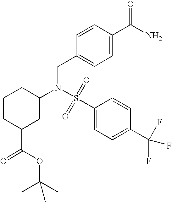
C1=CC(C(N)=O)=CC=C1CN(C1CCCC(C(=O)OC(C)(C)C)C1)S(C1=CC=C(C(F)(F)F)C=C1)(=O)=O
